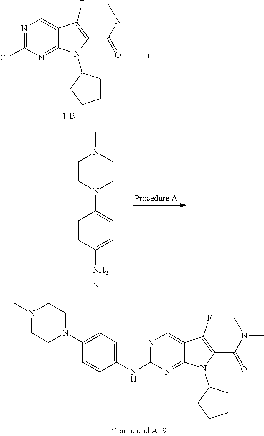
N1=C(Cl)N=C2C(=C1)C(F)=C(C(=O)N(C)C)N2C1CCCC1.C1=CC(N)=CC=C1N1CCN(C)CC1.N1(C)CCN(C2=CC=C(NC3=NC=C4C(=N3)N(C3CCCC3)C(C(N(C)C)=O)=C4F)C=C2)CC1
